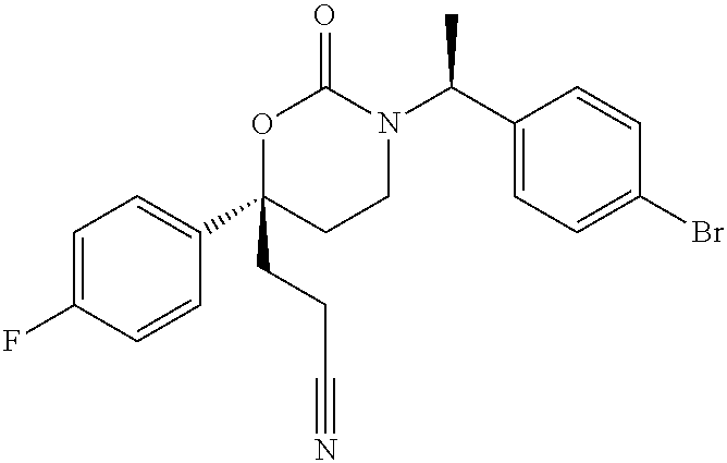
C1=C(F)C=CC(C2(CCC#N)CCN(C(C3=CC=C(Br)C=C3)C)C(=O)O2)=C1
